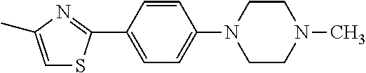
C1=C(C)N=C(C2=CC=C(N3CCN(C)CC3)C=C2)S1
